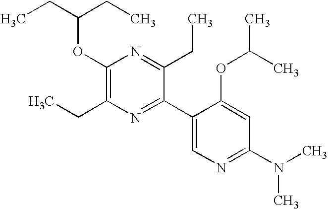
CCC(CC)OC1=C(CC)N=C(C2=CN=C(N(C)C)C=C2OC(C)C)C(CC)=N1
